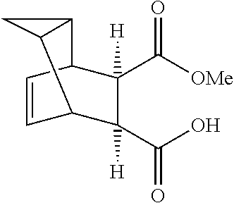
C1([H])(C(O)=O)C([H])(C([OMe])=O)C2C=CC1C1C2C1
